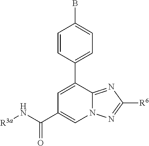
C1=C(C2=CC=C(B)C=C2)C2=NC([R6])=NN2C=C1C(N[R3a])=O
